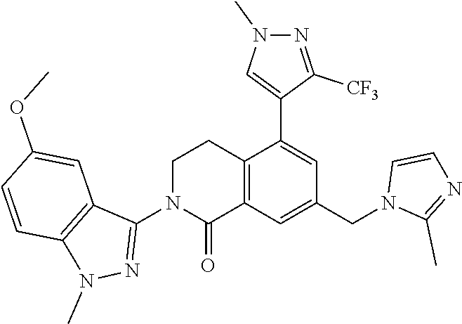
C12=C(C=C(CN3C(C)=NC=C3)C=C1C1=CN(C)N=C1[CF3])C(=O)N(C1=NN(C)C3=C1C=C(OC)C=C3)CC2
